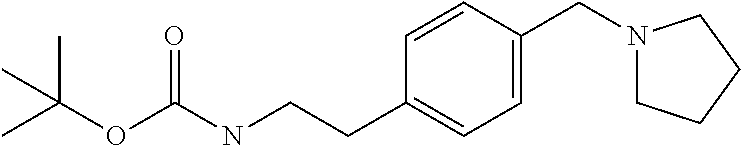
CC(OC(NCCC1=CC=C(CN2CCCC2)C=C1)=O)(C)C
